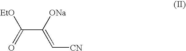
[EtO]C(=O)C([ONa])=C[CN]
